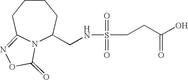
N12C(CNS(=O)(=O)CCC(O)=O)CCCCC1=NOC2=O
